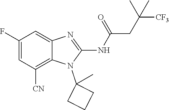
C1(F)=CC([CN])=C2C(=C1)N=C(NC(=O)CC([CF3])(C)C)N2C1(C)CCC1
